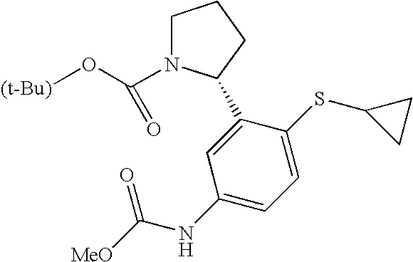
C1N(C(O[(t-Bu)])=O)C(C2=CC(NC([MeO])=O)=CC=C2SC2CC2)CC1
